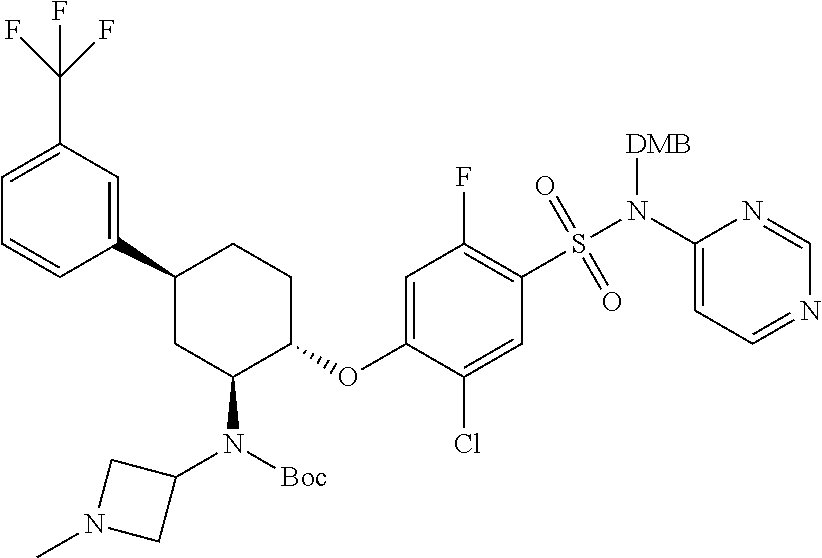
N1=CC=C(N(S(=O)(=O)C2=C(F)C=C(OC3CCC(C4=CC(C(F)(F)F)=CC=C4)CC3N(C3CN(C)C3)[Boc])C(Cl)=C2)[DMB])N=C1
